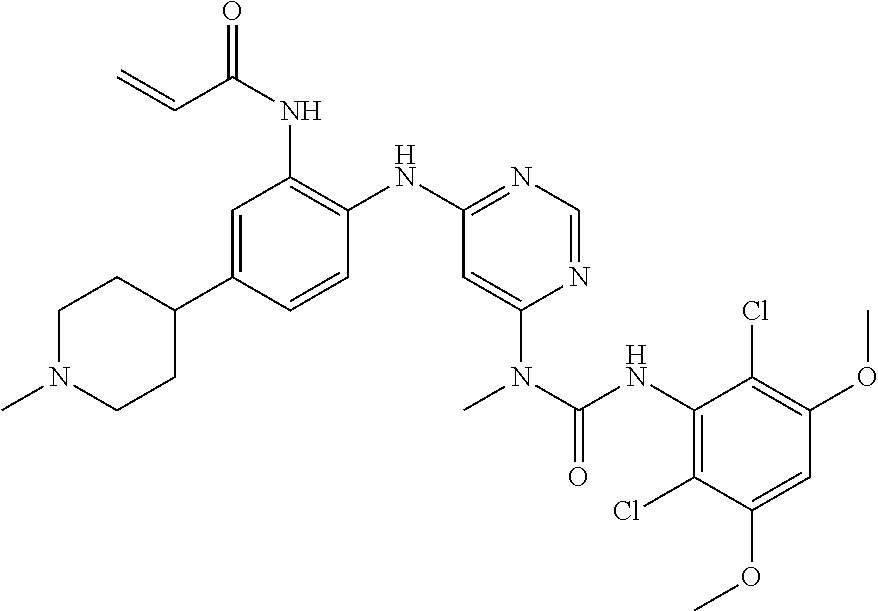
C1=C(C2CCN(C)CC2)C=CC(NC2=NC=NC(N(C)C(NC3=C(Cl)C(OC)=CC(OC)=C3Cl)=O)=C2)=C1NC(C=C)=O
